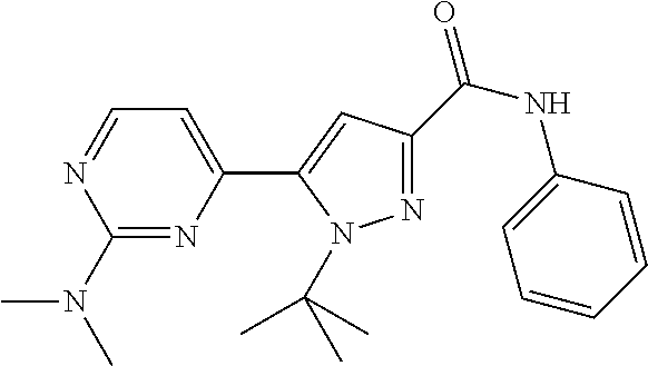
C1(N(C)C)=NC(C2=CC(C(NC3=CC=CC=C3)=O)=NN2C(C)(C)C)=CC=N1
